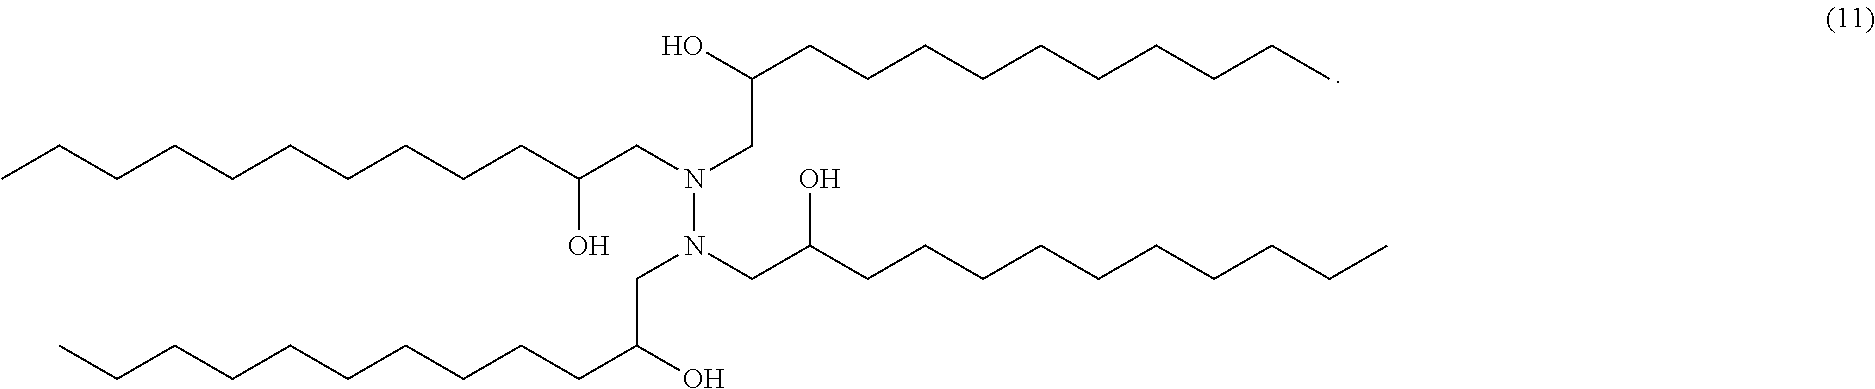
CCCCCCCCCCC(O)CN(CC(CCCCCCCCCC)O)N(CC(O)CCCCCCCCCC)CC(CCCCCCCCCC)O
